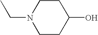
C1CN(CC)CCC1O
